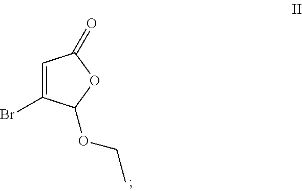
BrC1=CC(=O)OC1OCC
